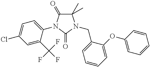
C1(C)(C)C(=O)N(C2=CC=C(Cl)C=C2C(F)(F)F)C(=O)N1CC1=CC=CC=C1OC1=CC=CC=C1
